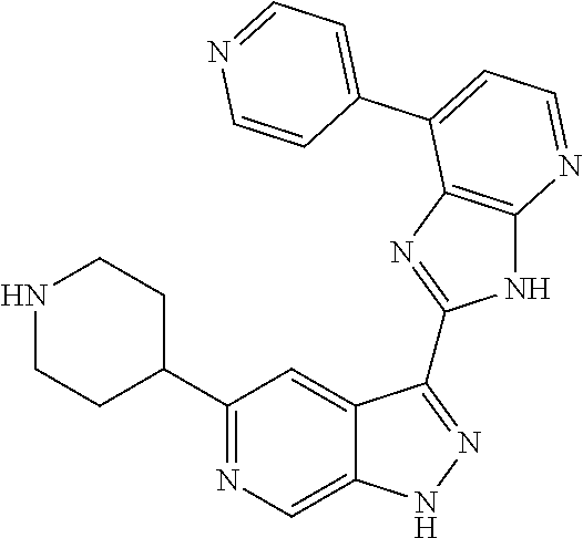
C1(C2=NC=C3C(=C2)C(C2=NC4=C(N2)N=CC=C4C2=CC=NC=C2)=NN3)CCNCC1
